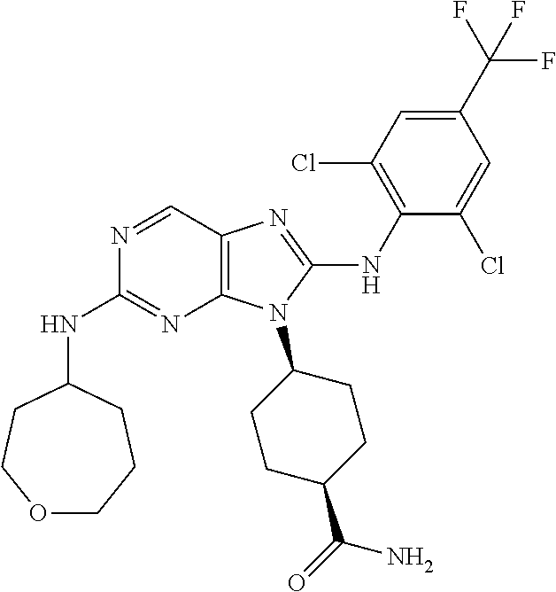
N1=CC2=C(N=C1NC1CCOCCC1)N(C1CCC(C(=O)N)CC1)C(NC1=C(Cl)C=C(C(F)(F)F)C=C1Cl)=N2
